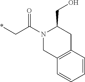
C1=CC2=C(C=C1)CN(C(C*)=O)C(CO)C2
